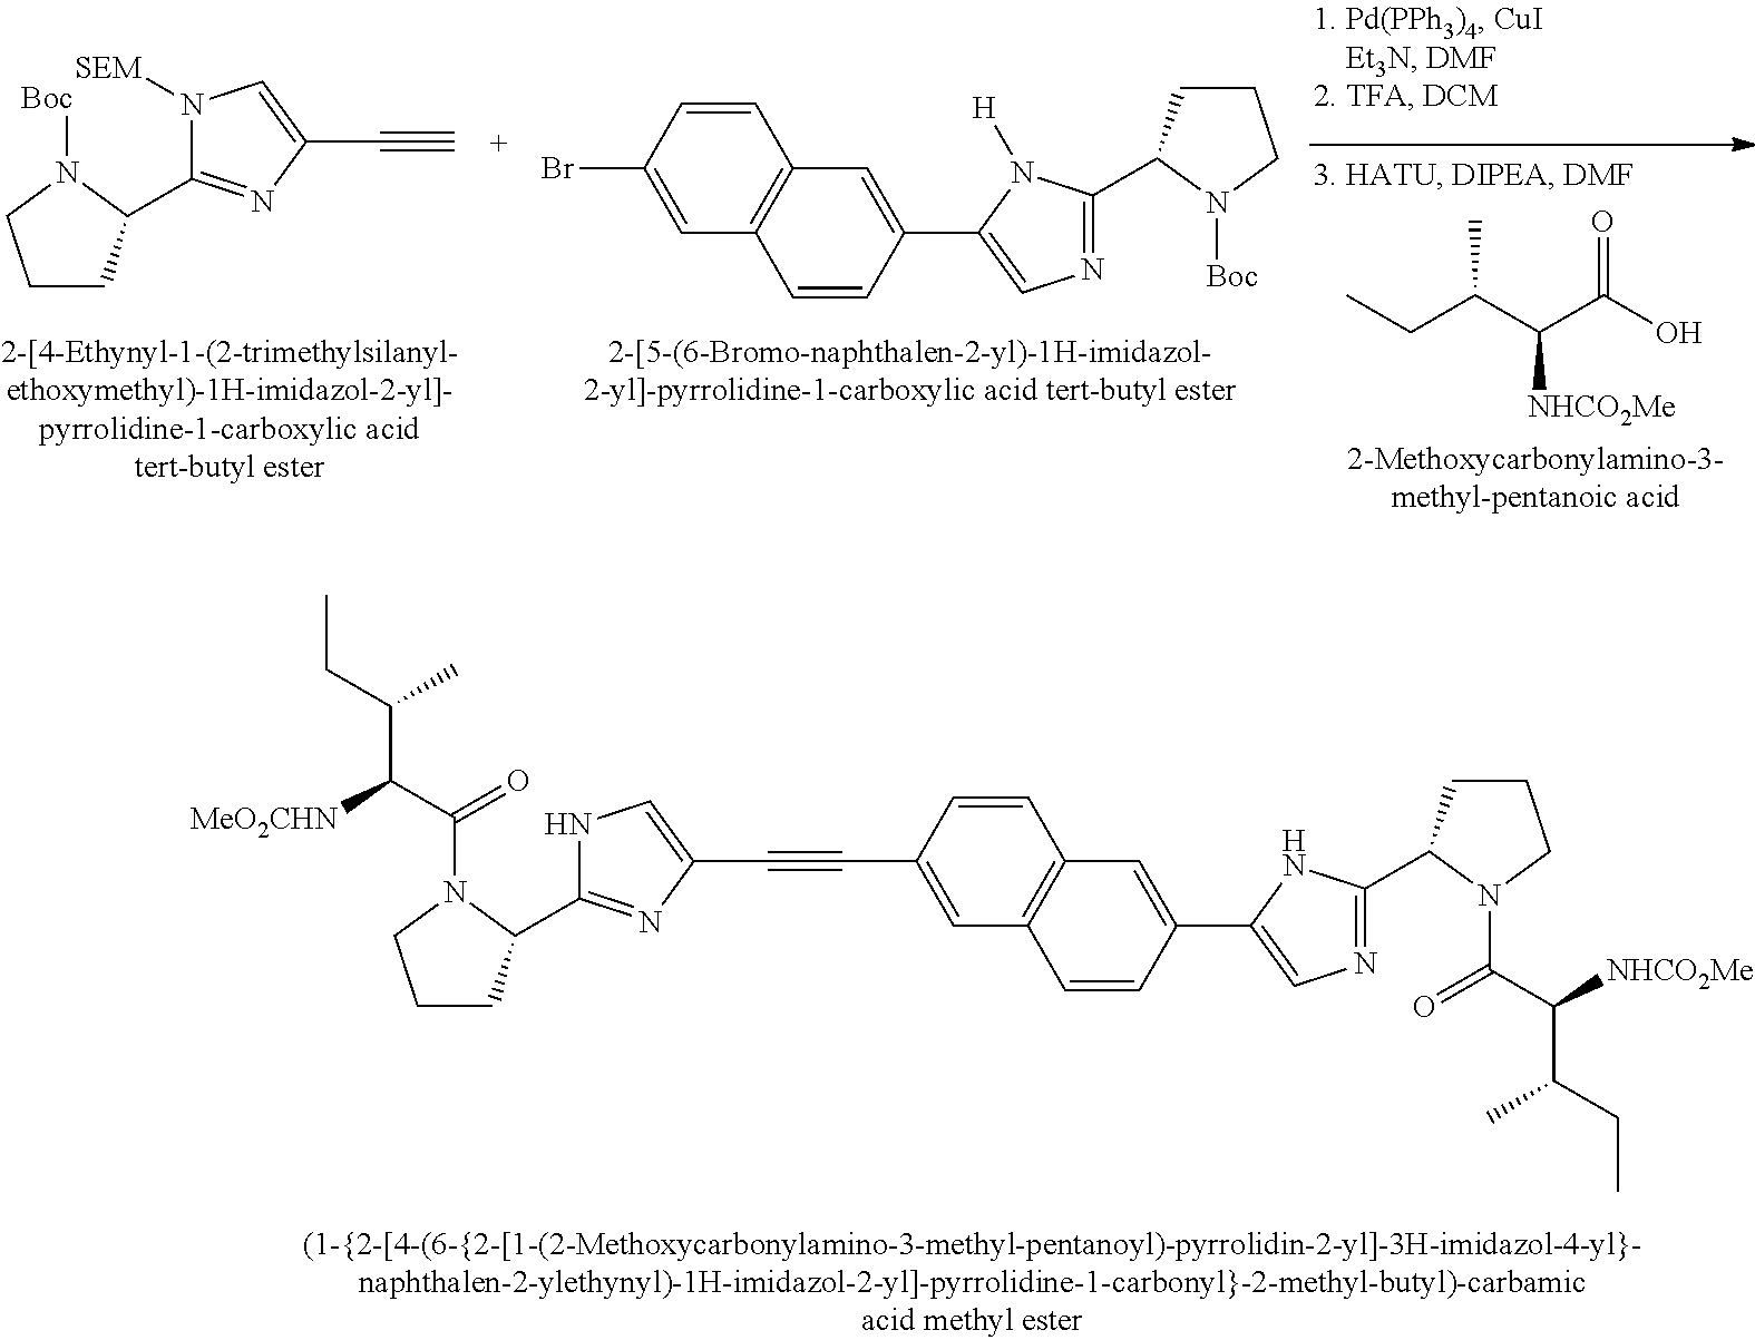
C1CC(C2=NC(C#C)=CN2[SEM])N([Boc])C1.C1=CC(Br)=CC2=C1C=C(C1=CN=C(C3CCCN3[Boc])N1[H])C=C2.CCC(C(C(O)=O)[NHCO2Me])C.C1CC(C2=NC(C#CC3=CC4=C(C=C3)C=C(C3=CN=C(C5CCCN5C(C([NHCO2Me])C(CC)C)=O)N3)C=C4)=CN2)N(C(C([MeO2CHN])C(CC)C)=O)C1
